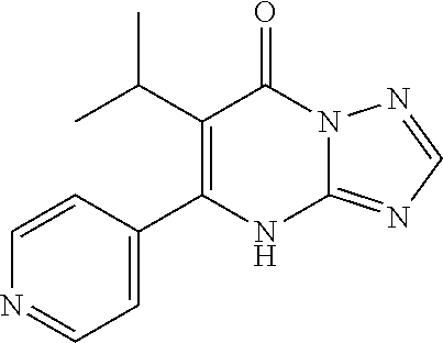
C12=NC=NN1C(=O)C(C(C)C)=C(C1=CC=NC=C1)N2
